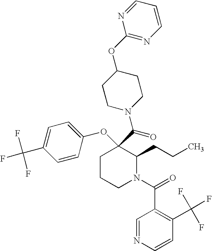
C1CCN(C(=O)C2=C(C(F)(F)F)C=CN=C2)C(CCC)C1(C(=O)N1CCC(OC2=NC=CC=N2)CC1)OC1=CC=C(C(F)(F)F)C=C1
